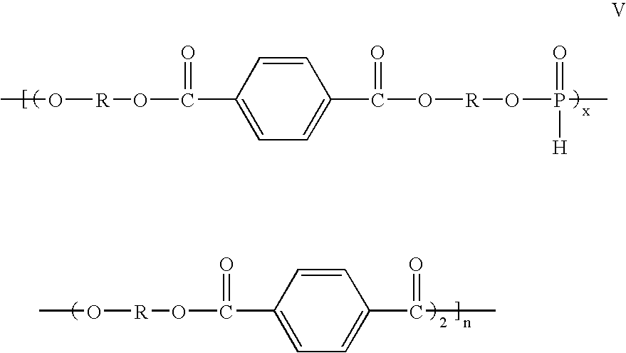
CO[R]OC(C1=CC=C(C(O[R]OP(C)(=O)[H])=O)C=C1)=O.CO[R]OC(C1=CC=C(C(=O)C)C=C1)=O
